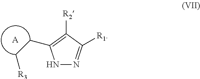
N1N=C([R1])C([R2])=C1CC[R3].[A]
